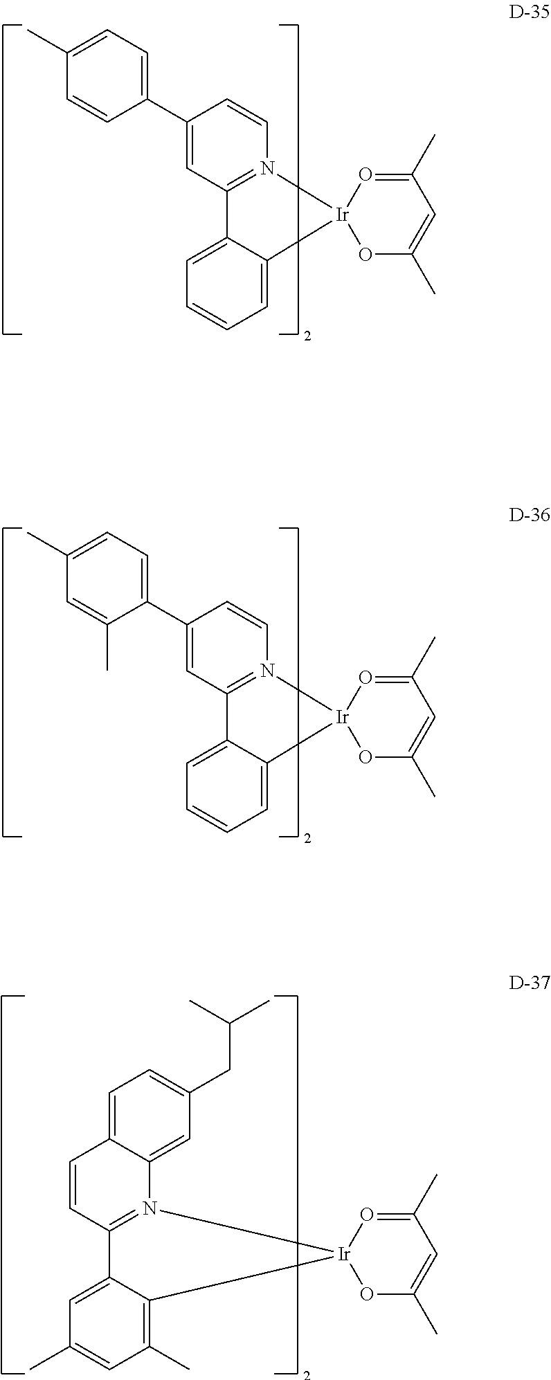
C1=C2C(=CC=C1)[Ir]1(N3=C2C=C(C2=CC=C(C)C=C2)C=C3)OC(C)=CC(C)=O1.C1=C2C(=CC=C1)[Ir]1(N3=C2C=C(C2=CC=C(C)C=C2C)C=C3)OC(C)=CC(C)=O1.C1=C2C(=C(C)C=C1C)[Ir]1(N3=C2C=CC2=CC=C(CC(C)C)C=C32)OC(C)=CC(C)=O1
